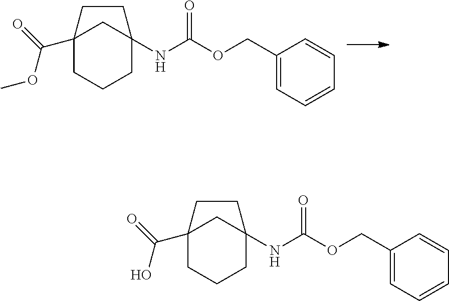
C12(C(O)=O)CCCC(NC(=O)OCC3=CC=CC=C3)(C1)CC2.C12(C(OC)=O)CCCC(NC(=O)OCC3=CC=CC=C3)(C1)CC2
